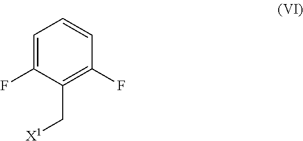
C1=C(F)C(C[X1])=C(F)C=C1
